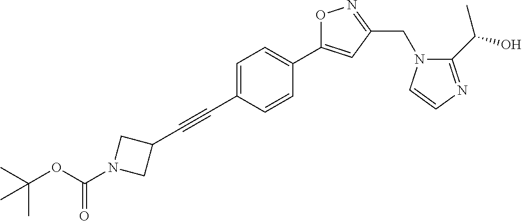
C1=C(C#CC2CN(C(OC(C)(C)C)=O)C2)C=CC(C2=CC(CN3C(C(O)C)=NC=C3)=NO2)=C1
